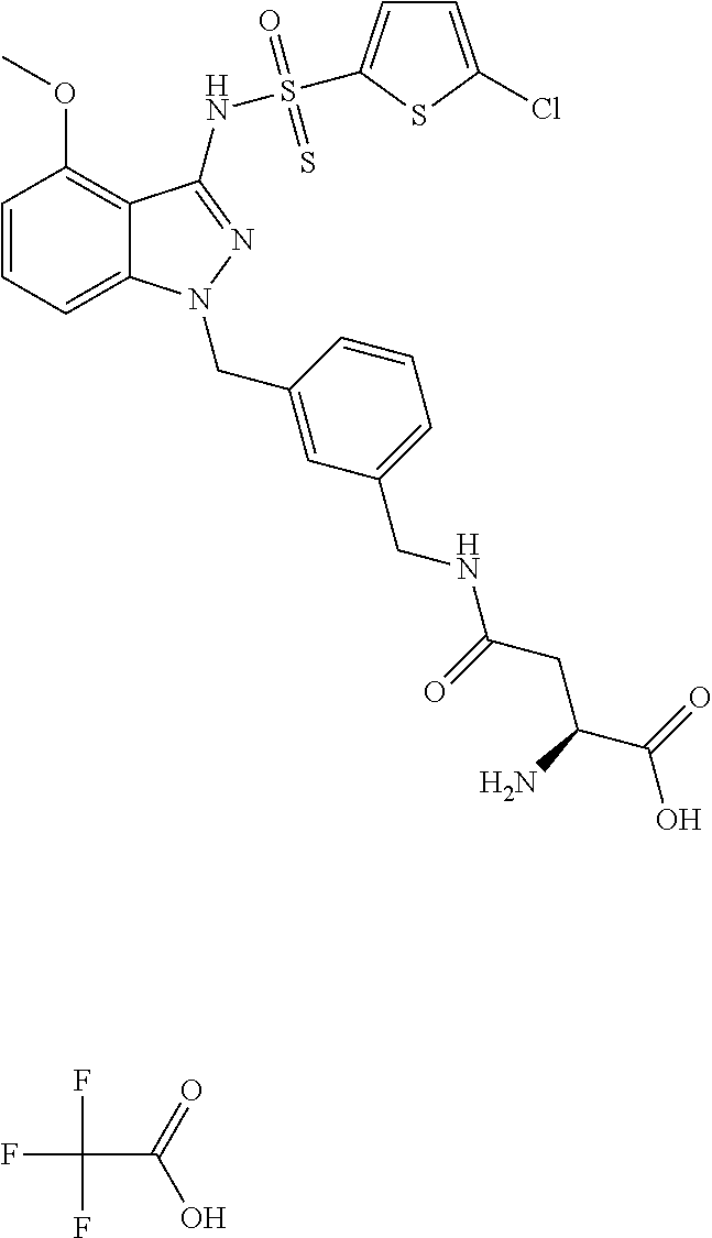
C1=CC=C2C(=C1OC)C(NS(=O)(=S)C1=CC=C(Cl)S1)=NN2CC1=CC(CNC(CC(C(=O)O)N)=O)=CC=C1.FC(F)(F)C(=O)O
